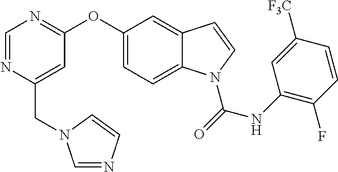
C1=NC(CN2C=NC=C2)=CC(OC2=CC=C3C(=C2)C=CN3C(=O)NC2=C(F)C=CC([F3C])=C2)=N1
